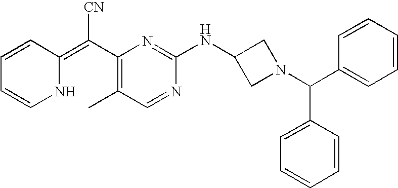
C1=CC(=C(C2=C(C)C=NC(NC3CN(C(C4=CC=CC=C4)C4=CC=CC=C4)C3)=N2)[CN])NC=C1
